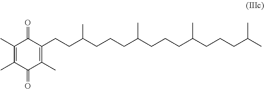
C1(C)=C(C)C(=O)C(C)=C(CCC(CCCC(CCCC(CCCC(C)C)C)C)C)C1=O
